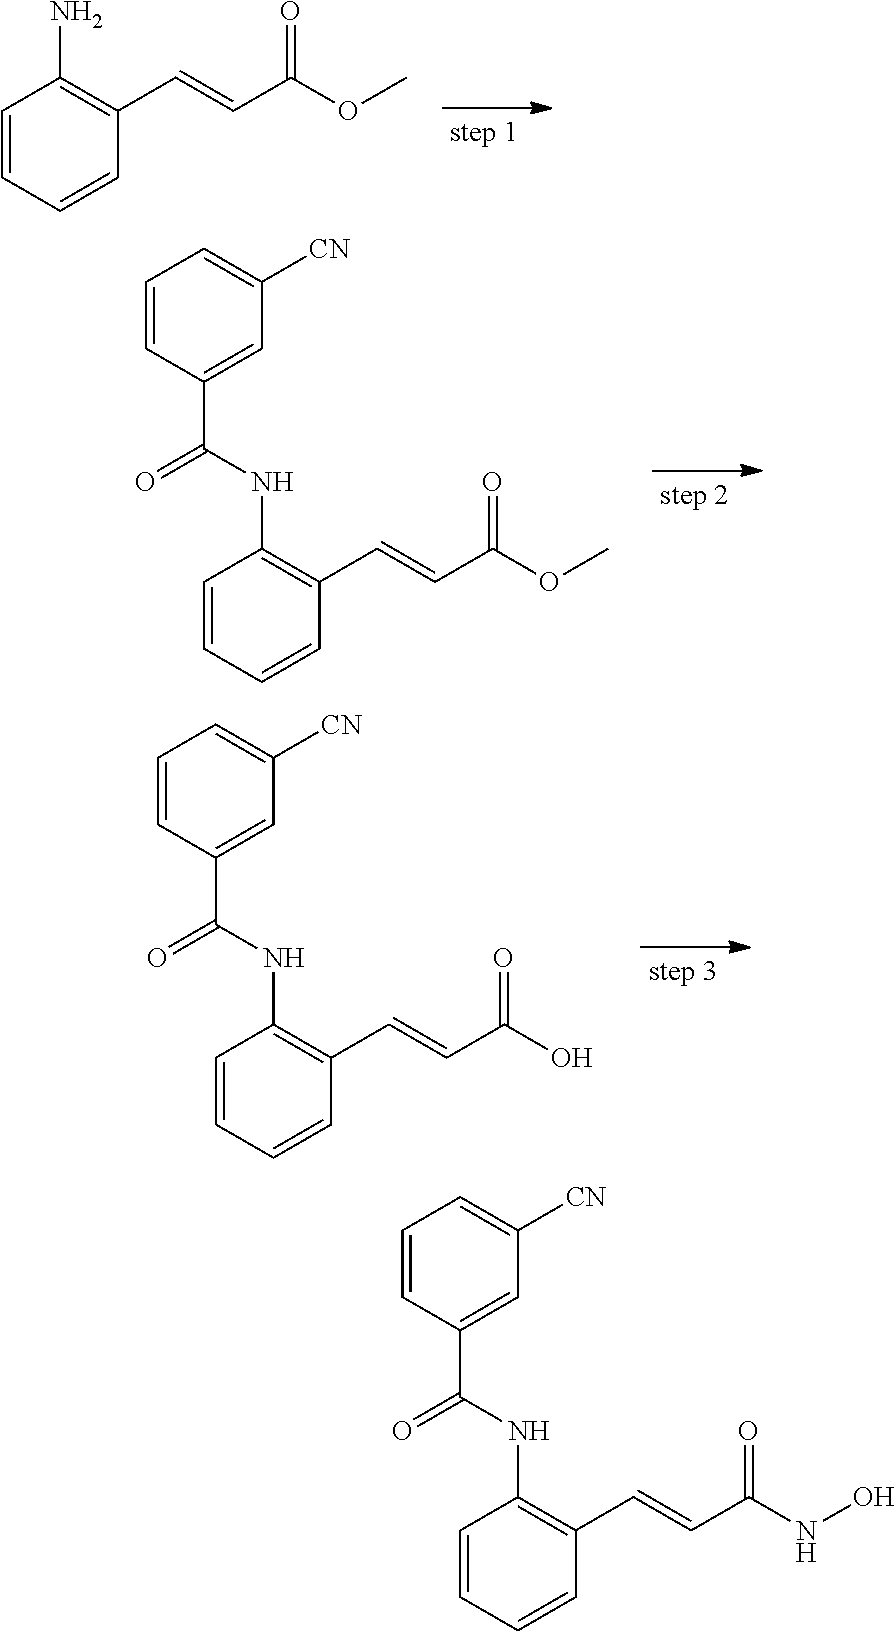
C1=CC=CC(C=CC(=O)OC)=C1N.C1=CC=CC(C=CC(=O)OC)=C1NC(C1=CC([CN])=CC=C1)=O.C1=CC=CC(C=CC(=O)O)=C1NC(C1=CC([CN])=CC=C1)=O.C1=CC=CC(C=CC(=O)NO)=C1NC(C1=CC([CN])=CC=C1)=O
